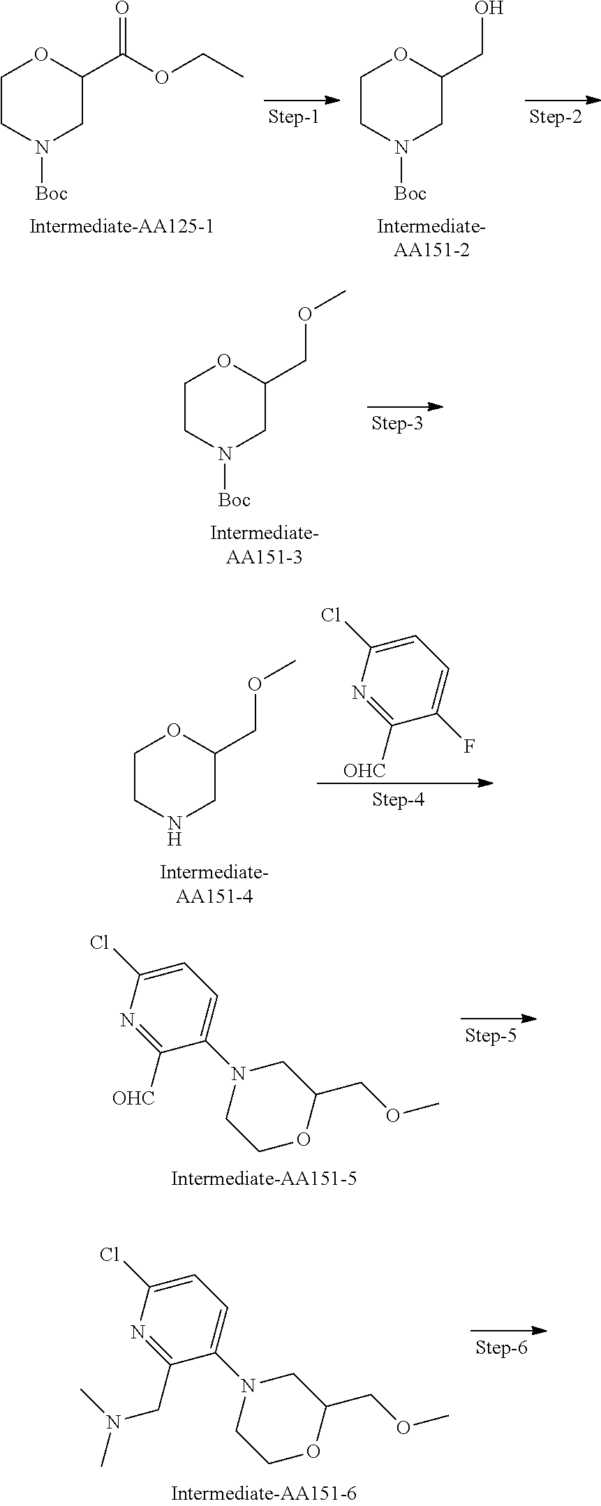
C1=C(Cl)N=C([OHC])C(N2CCOC(COC)C2)=C1.O=C(OCC)C1OCCN([Boc])C1.OCC1OCCN([Boc])C1.O(CC1OCCN([Boc])C1)C.C1=C(Cl)N=C([OHC])C(F)=C1.O(CC1OCCNC1)C.C1=C(Cl)N=C(CN(C)C)C(N2CCOC(COC)C2)=C1
